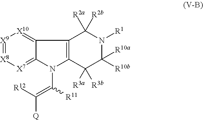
N1(C([R11])=C([R12])[Q])C2=[X7][X8]=[X9][X10]=C2C2=C1C([R3a])([R3b])C([R10b])([R10a])N([R1])C2([R2a])[R2b]
